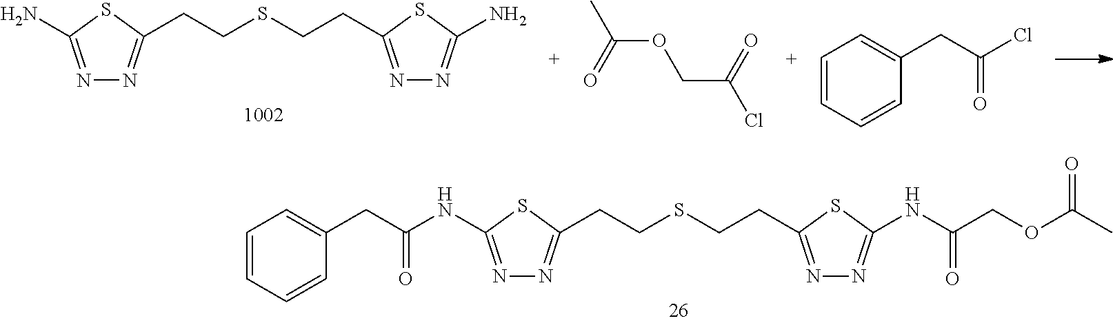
N1=C(NC(CC2=CC=CC=C2)=O)SC(CCSCCC2=NN=C(NC(COC(C)=O)=O)S2)=N1.N1=C(N)SC(CCSCCC2=NN=C(N)S2)=N1.C(OCC(Cl)=O)(=O)C.C1=CC=CC(CC(Cl)=O)=C1
